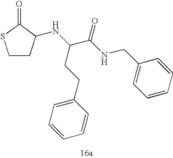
C1CC(NC(C(NCC2=CC=CC=C2)=O)CCC2=CC=CC=C2)C(=O)S1
